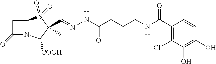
C(C1(C)S(=O)(=O)C2N(C1[COOH])C(=O)C2)=NNC(=O)CCCNC(C1=C(Cl)C(O)=C(O)C=C1)=O
